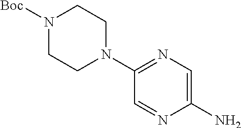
C1(N2CCN([Boc])CC2)=NC=C(N)N=C1
